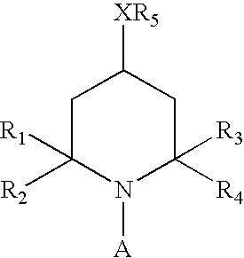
C1C([R1])([R2])N([A])C([R3])([R4])CC1[XR5]
